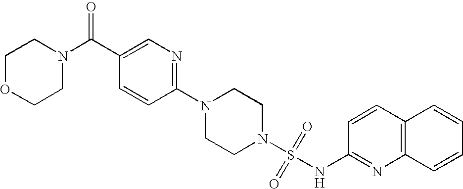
N1(C2=NC=C(C(N3CCOCC3)=O)C=C2)CCN(S(=O)(=O)NC2=NC3=C(C=C2)C=CC=C3)CC1
